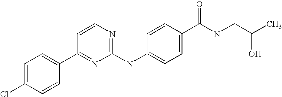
C1=C(Cl)C=CC(C2=NC(NC3=CC=C(C(NCC(C)O)=O)C=C3)=NC=C2)=C1
